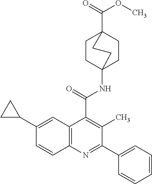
C1CC2(NC(=O)C3=C(C)C(C4=CC=CC=C4)=NC4=C3C=C(C3CC3)C=C4)CCC1(C(=O)OC)CC2
